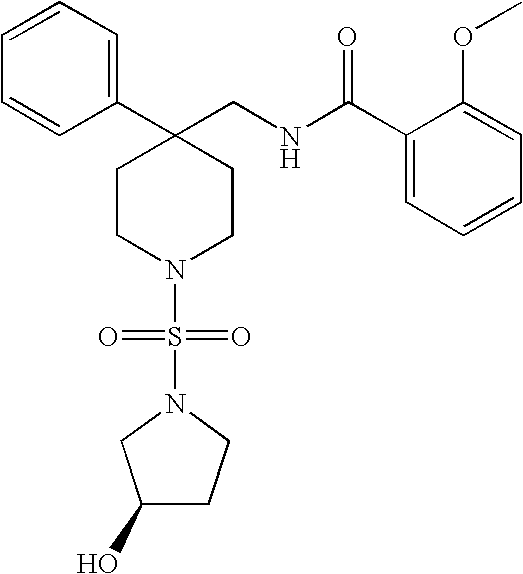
C1(CNC(C2=CC=CC=C2OC)=O)(C2=CC=CC=C2)CCN(S(=O)(=O)N2CCC(O)C2)CC1
